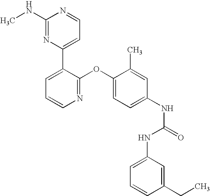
C1(NC)=NC(C2=CC=CN=C2OC2=CC=C(NC(=O)NC3=CC=CC(CC)=C3)C=C2C)=CC=N1
